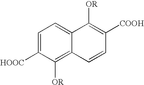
C1=C([HOOC])C([OR])=C2C(=C1)C([OR])=C([COOH])C=C2
